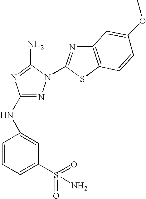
N1=C(NC2=CC(S(=O)(=O)N)=CC=C2)N=C(N)N1C1=NC2=C(S1)C=CC(OC)=C2
